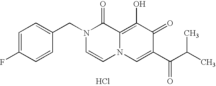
C1=C(F)C=CC(CN2C=CN3C(=C(O)C(=O)C(C(C(C)C)=O)=C3)C2=O)=C1.Cl
